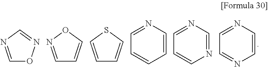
C1=NC=NO1.C1=NOC=C1.C1=CSC=C1.N1=CC=CC=C1.N1=CC=CN=C1.N1=CC=NC=C1
